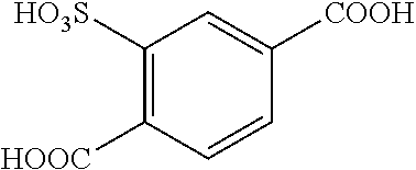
C1([HO3S])=C([HOOC])C=CC([COOH])=C1
